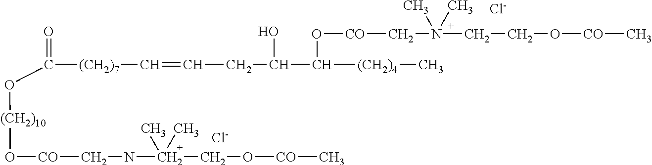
[Cl-].[Cl-].O=C([(CH2)7]C=CCC(O)C([(CH2)4]C)O[CO]CN(CCO[CO]C)(C)C)O[(CH2)10]O[CO]CNC(CO[CO]C)(C)C
